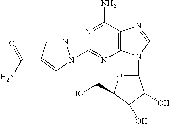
C1=NN(C2=NC3=C(C(N)=N2)N=CN3C2OC(CO)C(O)C2O)C=C1C(N)=O
